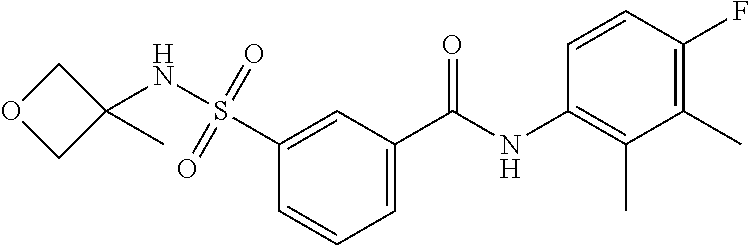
C1=C(C(NC2=C(C)C(C)=C(F)C=C2)=O)C=C(S(=O)(=O)NC2(C)COC2)C=C1
